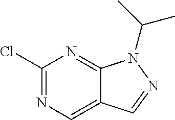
C1(Cl)=NC=C2C(=N1)N(C(C)C)N=C2
